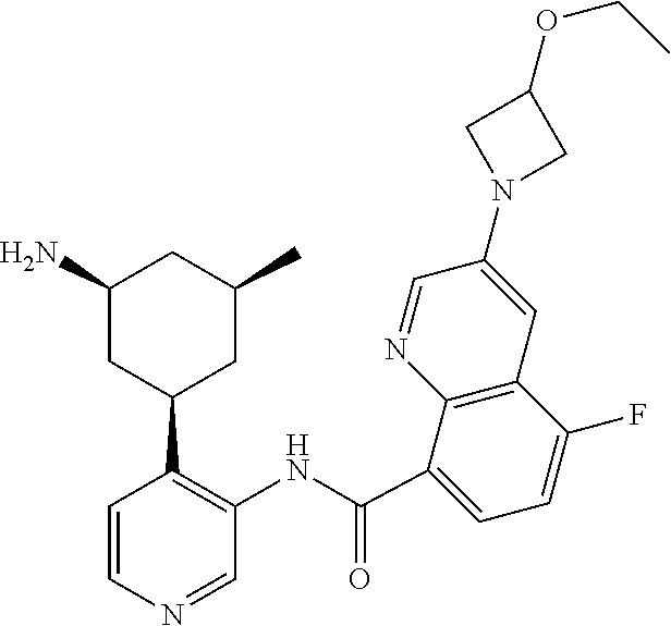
C1(N)CC(C2=C(NC(C3=CC=C(F)C4=C3N=CC(N3CC(OCC)C3)=C4)=O)C=NC=C2)CC(C)C1
